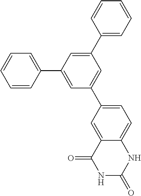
C1=C(C2=CC=CC=C2)C=C(C2=CC=CC=C2)C=C1C1=CC=C2C(=C1)C(=O)NC(=O)N2
